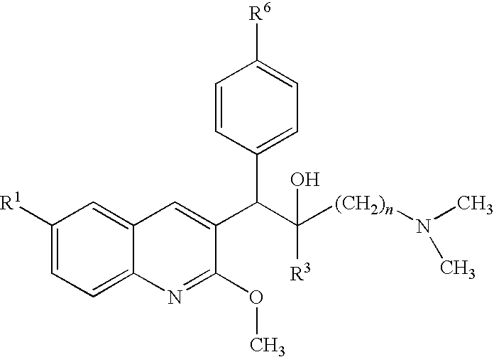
C1([R1])=CC=C2C(=C1)C=C(C(C([(CH2)n]N(C)C)([R3])O)C1=CC=C([R6])C=C1)C(OC)=N2
